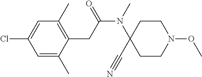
C1=C(C)C(CC(N(C2(C#N)CCN(OC)CC2)C)=O)=C(C)C=C1Cl
